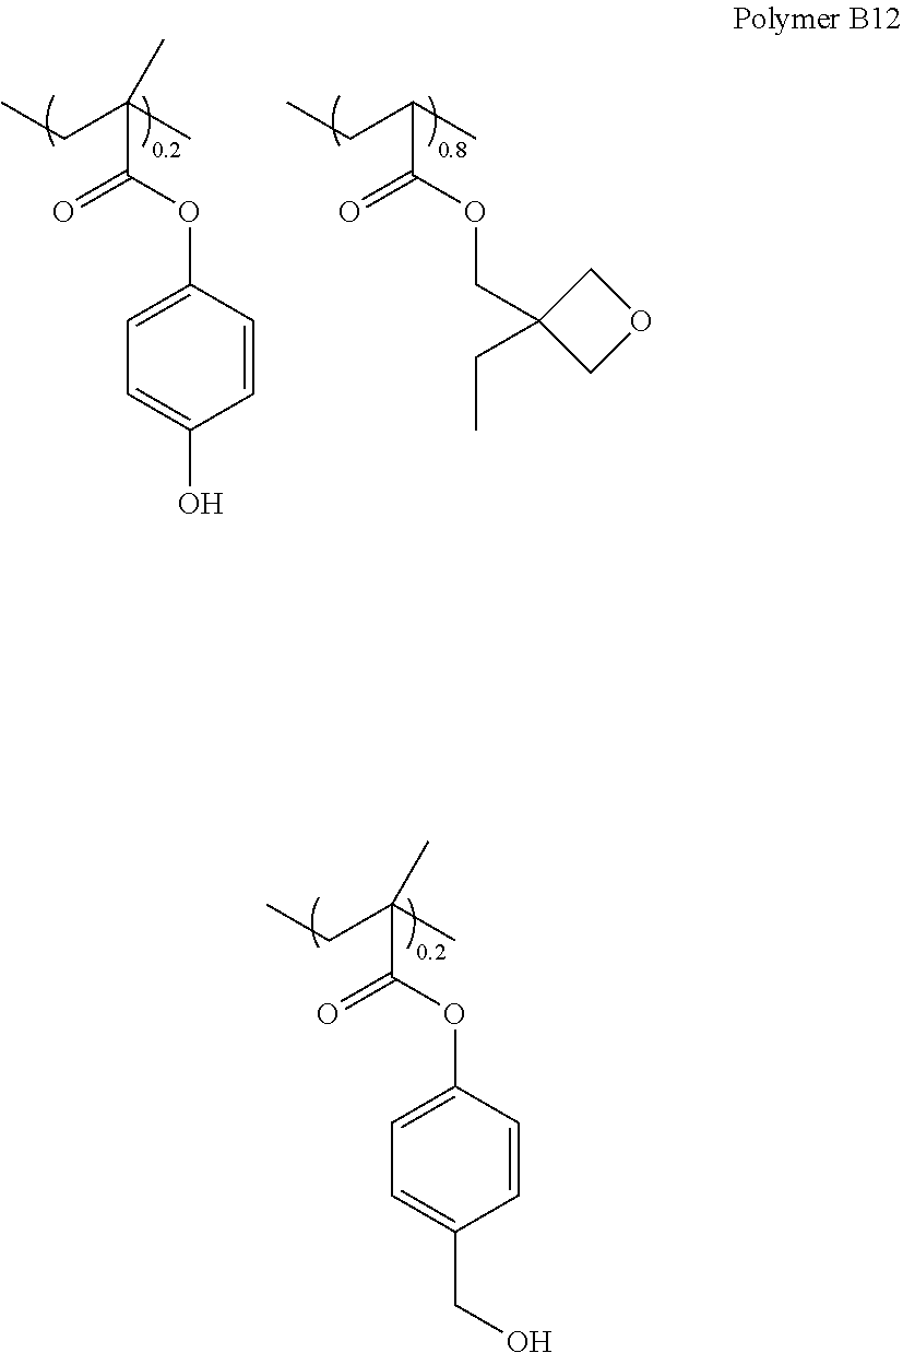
C1=C(OC(C(C)(CC)C)=O)C=CC(O)=C1.C(OC(C(C)CC)=O)C1(CC)COC1.O(C(C(C)(CC)C)=O)C1=CC=C(CO)C=C1
